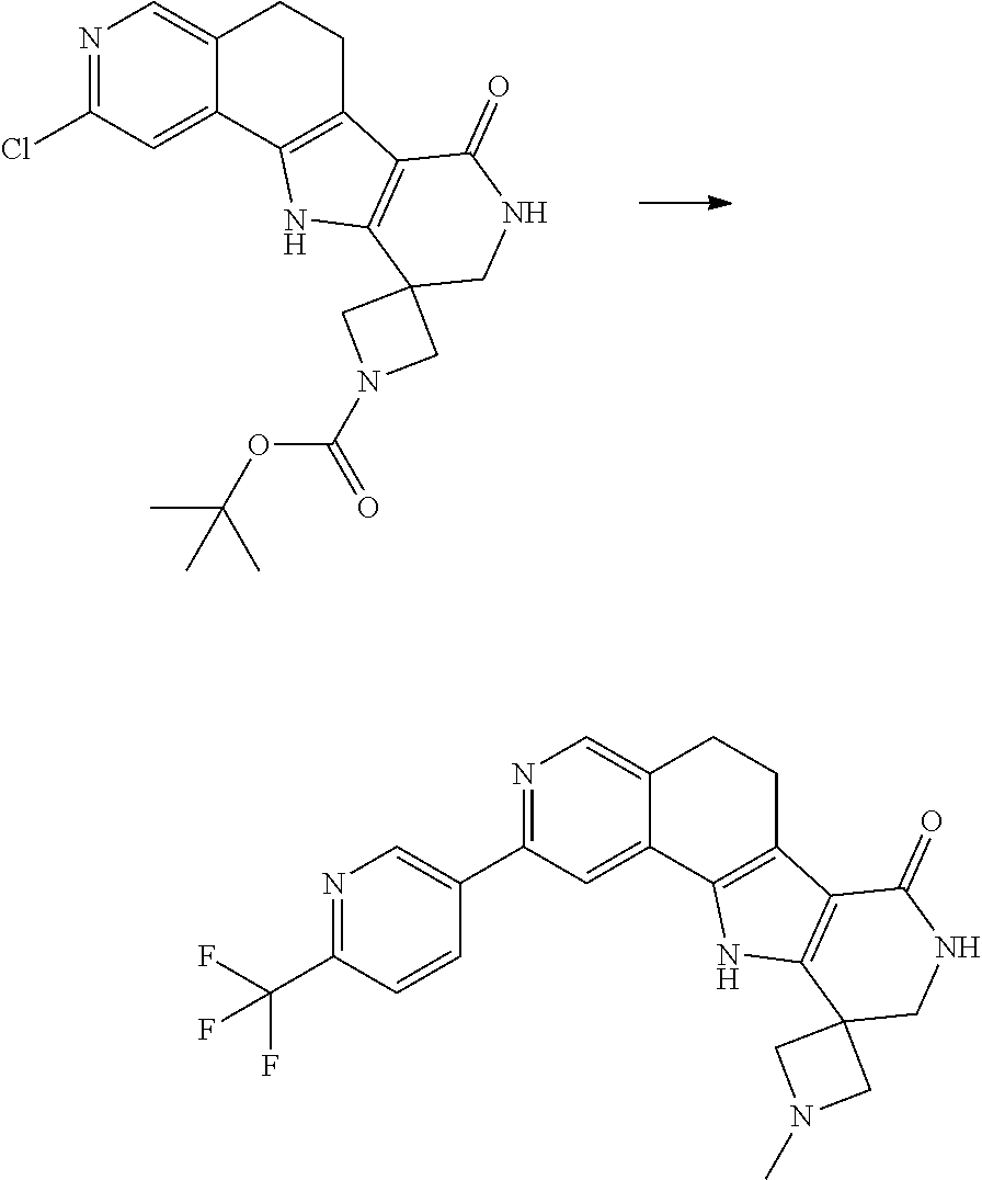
N1=C(Cl)C=C2C(=C1)CCC1=C2NC2=C1C(=O)NCC21CN(C(OC(C)(C)C)=O)C1.N1=C(C2=CN=C(C(F)(F)F)C=C2)C=C2C(=C1)CCC1=C2NC2=C1C(=O)NCC21CN(C)C1
